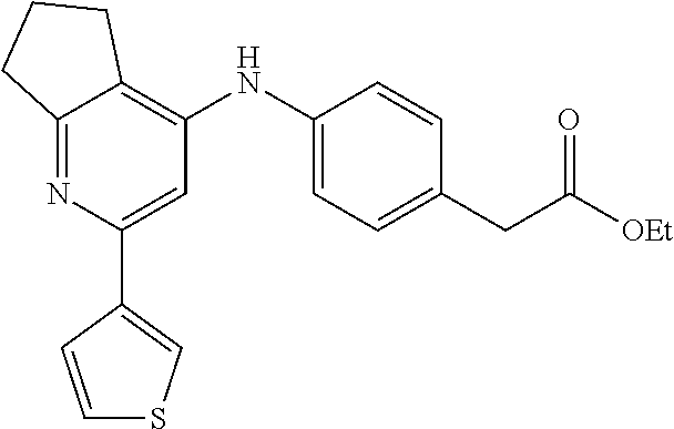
C12=NC(C3=CSC=C3)=CC(NC3=CC=C(CC([OEt])=O)C=C3)=C1CCC2
